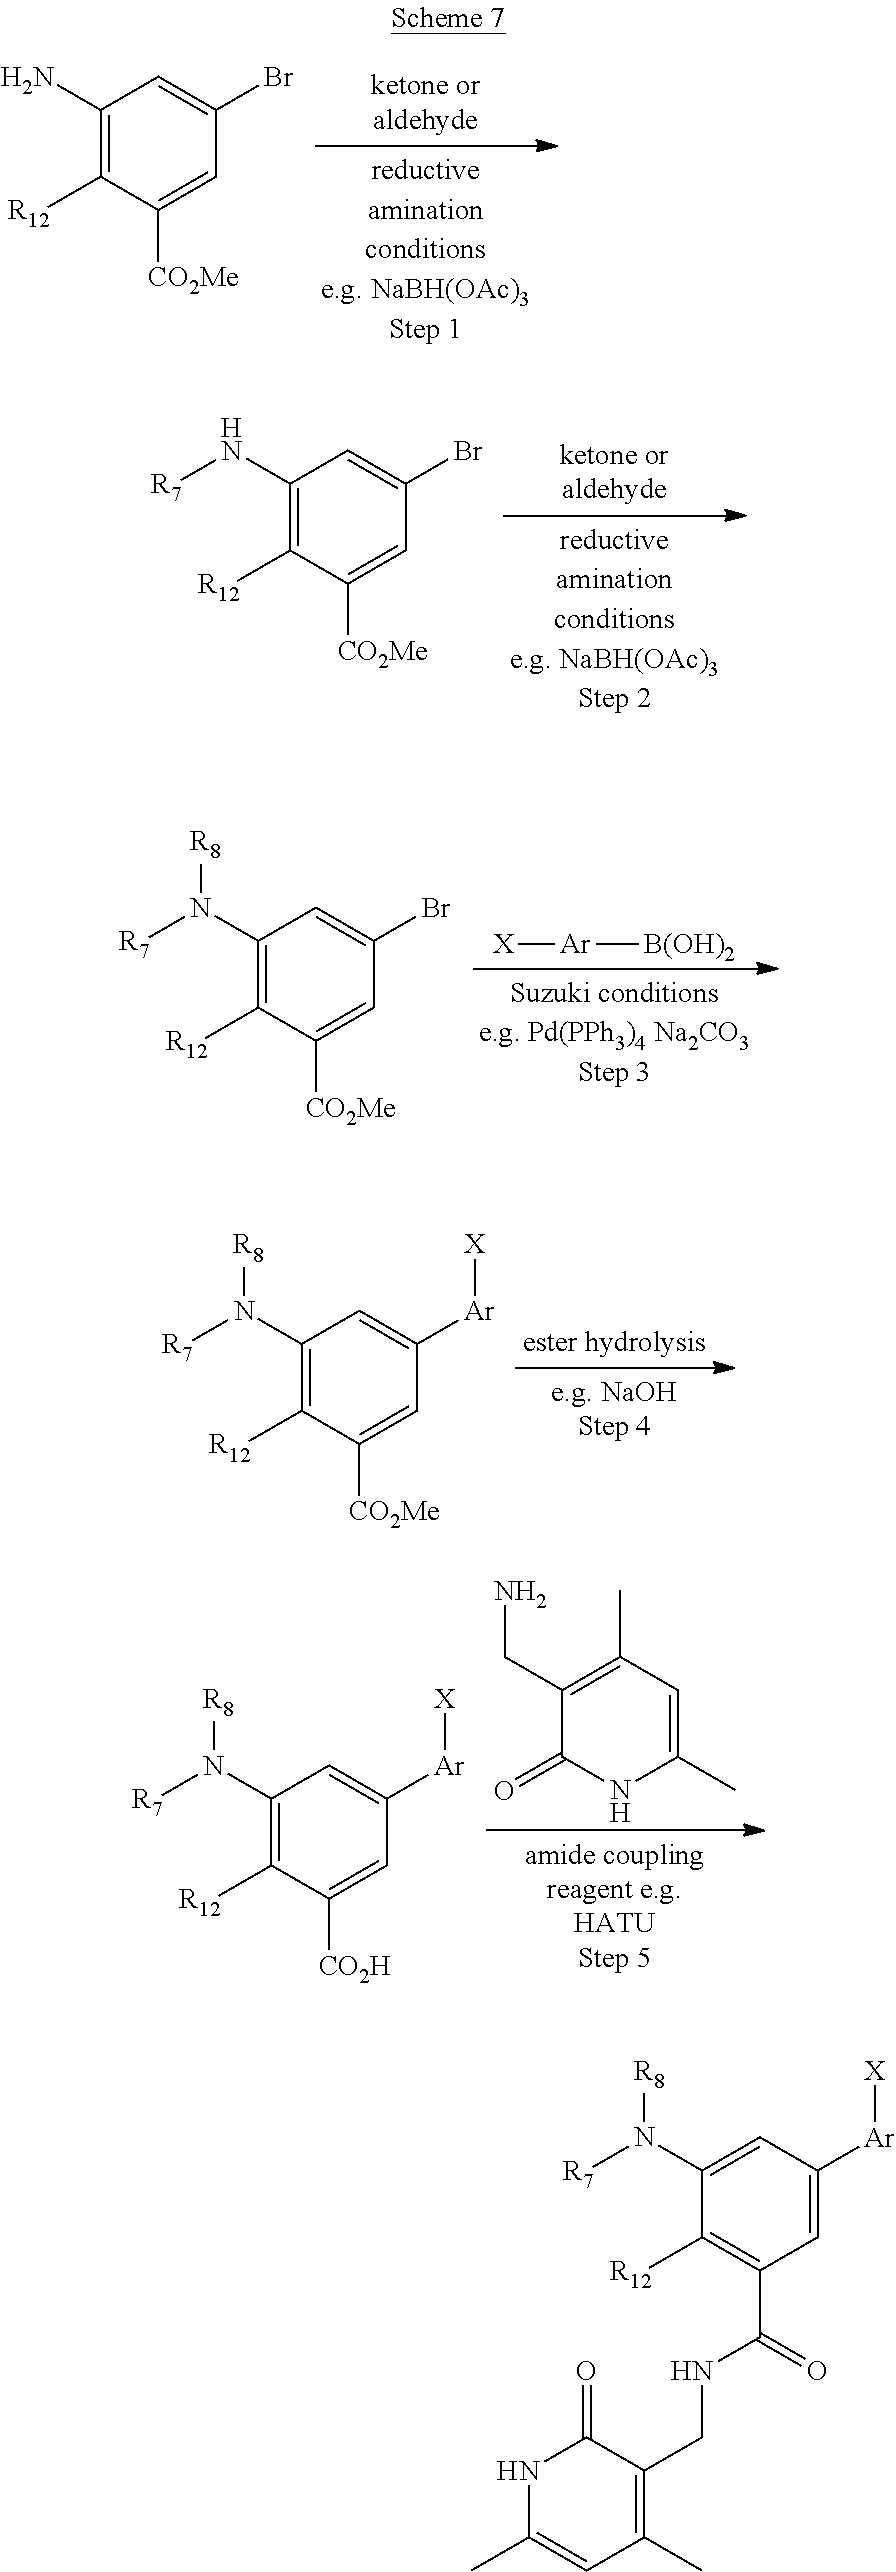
C1(N)=C([R12])C([CO2Me])=CC(Br)=C1.C1(N[R7])=C([R12])C([CO2Me])=CC(Br)=C1.C1(N([R7])[R8])=C([R12])C([CO2Me])=CC(Br)=C1.[X][Ar][B(OH)2].C1(N([R7])[R8])=C([R12])C([CO2Me])=CC([Ar][X])=C1.C1(N([R7])[R8])=C([R12])C([CO2H])=CC([Ar][X])=C1.C1(CN)=C(C)C=C(C)NC1=O.C1(N([R7])[R8])=CC([Ar][X])=CC(C(=O)NCC2=C(C)C=C(C)NC2=O)=C1[R12]
